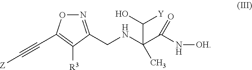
N1=C(CNC(C(N[OH])=O)(C(O)[Y])C)C([R3])=C(C#C[Z])O1
